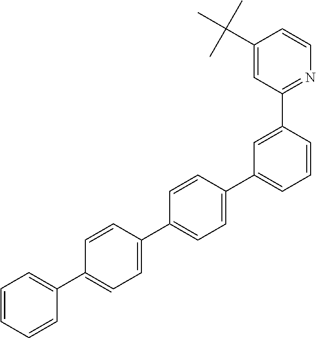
C1(C2=CC=CC=C2)=CC=C(C2=CC=C(C3=CC=CC(C4=NC=CC(C(C)(C)C)=C4)=C3)C=C2)C=C1
